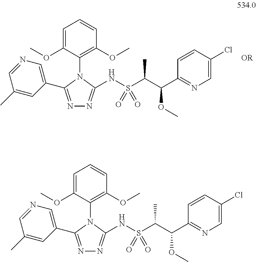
N1=C(C2=CN=CC(C)=C2)N(C2=C(OC)C=CC=C2OC)C(NS(=O)(=O)C(C)C(OC)C2=NC=C(Cl)C=C2)=N1.N1=C(C2=CN=CC(C)=C2)N(C2=C(OC)C=CC=C2OC)C(NS(=O)(=O)C(C)C(OC)C2=NC=C(Cl)C=C2)=N1
